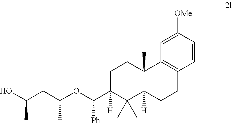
C1C(C(OC(CC(C)O)C)[Ph])([H])C(C)(C)C2([H])C(C)(C1)C1=C(CC2)C=CC([OMe])=C1
